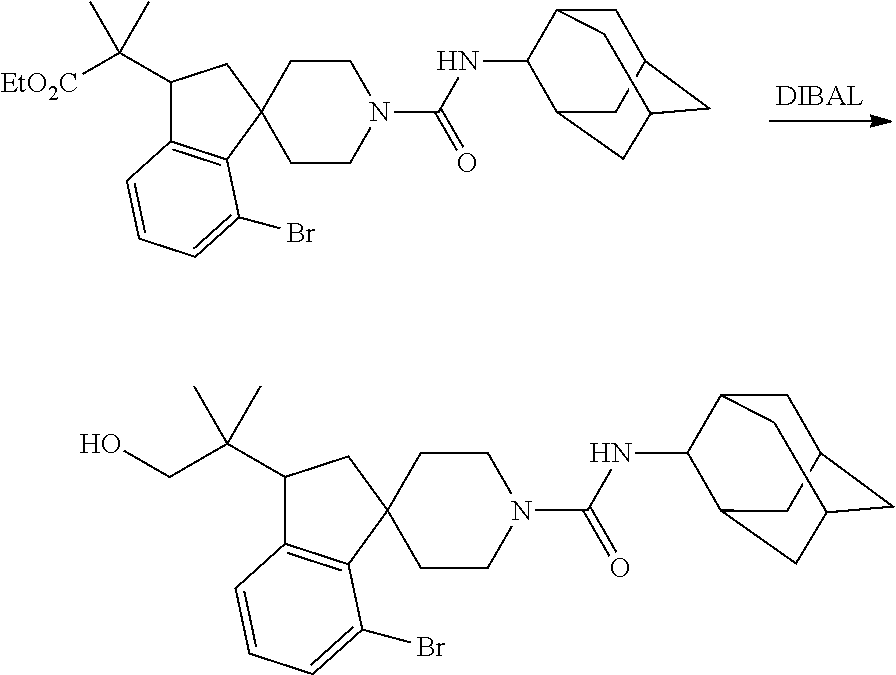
C1(C([EtO2C])(C)C)C2=C(C3(C1)CCN(C(NC1C4CC5CC(CC1C5)C4)=O)CC3)C(Br)=CC=C2.C1(C(CO)(C)C)C2=C(C3(C1)CCN(C(NC1C4CC5CC(CC1C5)C4)=O)CC3)C(Br)=CC=C2
